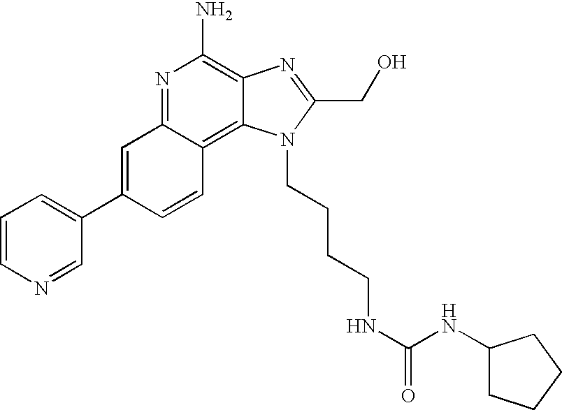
C1=CN=CC(C2=CC3=NC(N)=C4C(=C3C=C2)N(CCCCNC(NC2CCCC2)=O)C(CO)=N4)=C1
